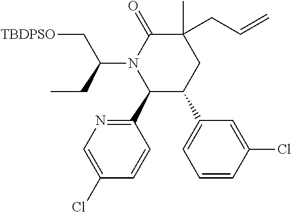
C1(C2=NC=C(Cl)C=C2)C(C2=CC=CC(Cl)=C2)CC(C)(CC=C)C(=O)N1C(CC)C[TBDPSO]
